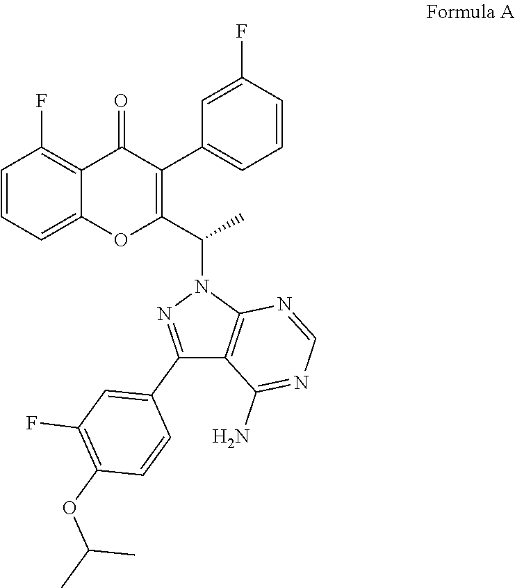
N1=CN=C(N)C2=C1N(C(C1=C(C3=CC=CC(F)=C3)C(=O)C3=C(F)C=CC=C3O1)C)N=C2C1=CC(F)=C(OC(C)C)C=C1
